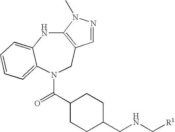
N1C2=CC=CC=C2N(C(C2CCC(CNC[R1])CC2)=O)CC2=C1N(C)N=C2
